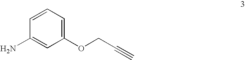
NC1=CC(OCC#C)=CC=C1
